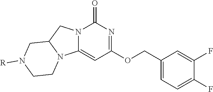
N12C(=CC(OCC3=CC=C(F)C(F)=C3)=NC1=O)N1C(C2)CN([R])CC1
